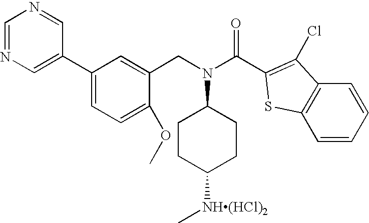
C1=NC=C(C2=CC=C(OC)C(CN(C3CCC([NH(HCl)2]C)CC3)C(C3=C(Cl)C4=C(S3)C=CC=C4)=O)=C2)C=N1
